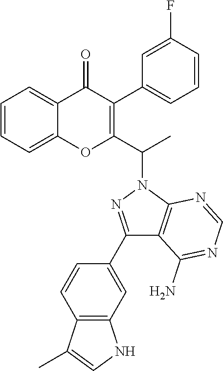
C1=CC=C2C(=C1)C(=O)C(C1=CC=CC(F)=C1)=C(C(C)N1N=C(C3=CC4=C(C=C3)C(C)=CN4)C3=C1N=CN=C3N)O2
